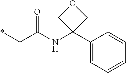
*CC(NC1(C2=CC=CC=C2)COC1)=O
